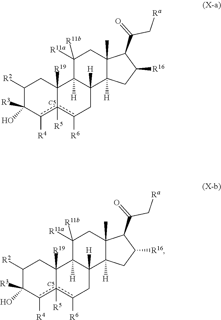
[C5].C1([R2])C([R3])(O)c([R4])c2([R5])c([R6])CC3([H])C([H])(C2([R19])C1)C([R11a])([R11b])CC1(C)C3([H])CC([R16])C1C(=O)C[Ra].[C5].C1([R2])C([R3])(O)c([R4])c2([R5])c([R6])CC3([H])C([H])(C2([R19])C1)C([R11a])([R11b])CC1(C)C3([H])CC([R16])C1C(=O)C[Ra]
